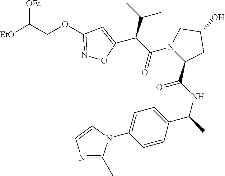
[EtO]C(COC1=NOC(C(C(=O)N2CC(O)CC2C(NC(C2=CC=C(N3C(C)=NC=C3)C=C2)C)=O)C(C)C)=C1)[OEt]
